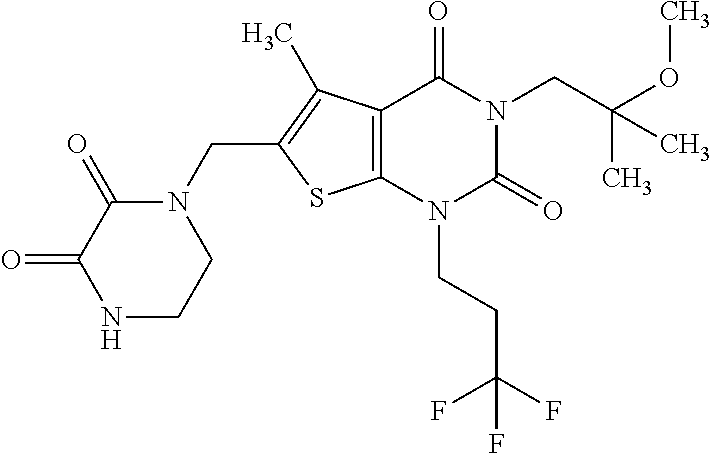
C12=C(N(CCC(F)(F)F)C(=O)N(CC(OC)(C)C)C1=O)SC(CN1C(=O)C(=O)NCC1)=C2C
